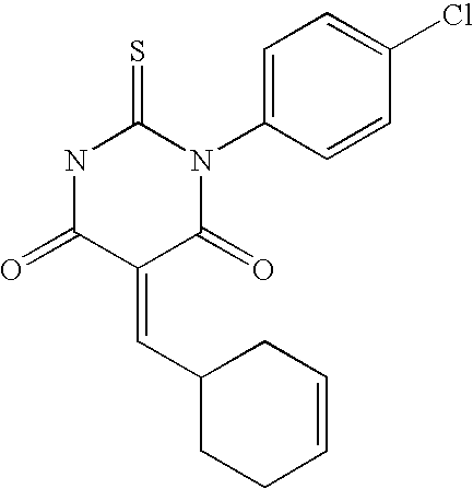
C1C(C=C2C(=O)NC(=S)N(C3=CC=C(Cl)C=C3)C2=O)CC=CC1
